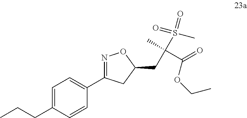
C(C1=CC=C(C2=NOC(CC(C(OCC)=O)(S(=O)(C)=O)C)C2)C=C1)CC
